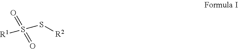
S([R1])(S[R2])(=O)=O
